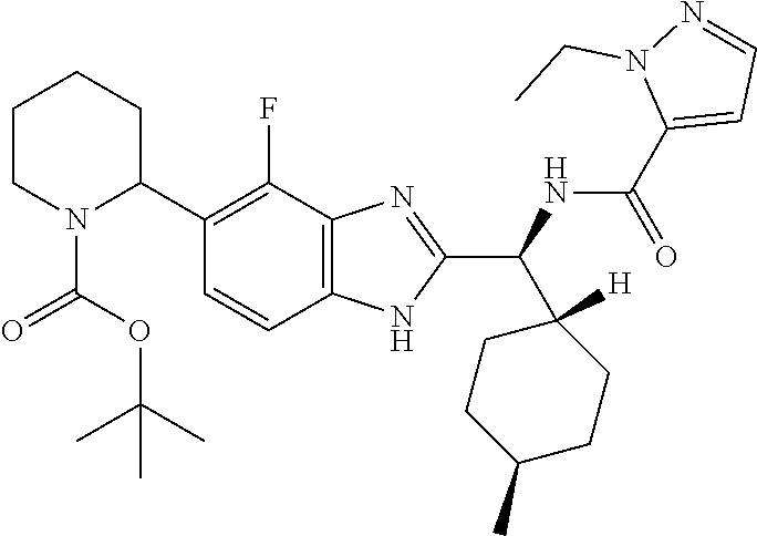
C1(C2=C(F)C3=C(C=C2)NC(C(NC(C2=CC=NN2CC)=O)C2([H])CCC(C)CC2)=N3)CCCCN1C(=O)OC(C)(C)C
